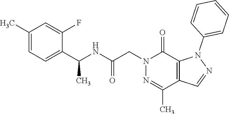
C1(C(NC(CN2N=C(C)C3=C(C2=O)N(C2=CC=CC=C2)N=C3)=O)C)=CC=C(C)C=C1F
